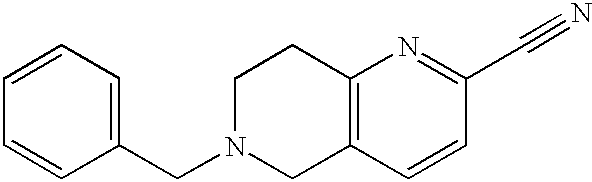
C1N(CC2=CC=CC=C2)CC2=C(C1)N=C(C#N)C=C2
